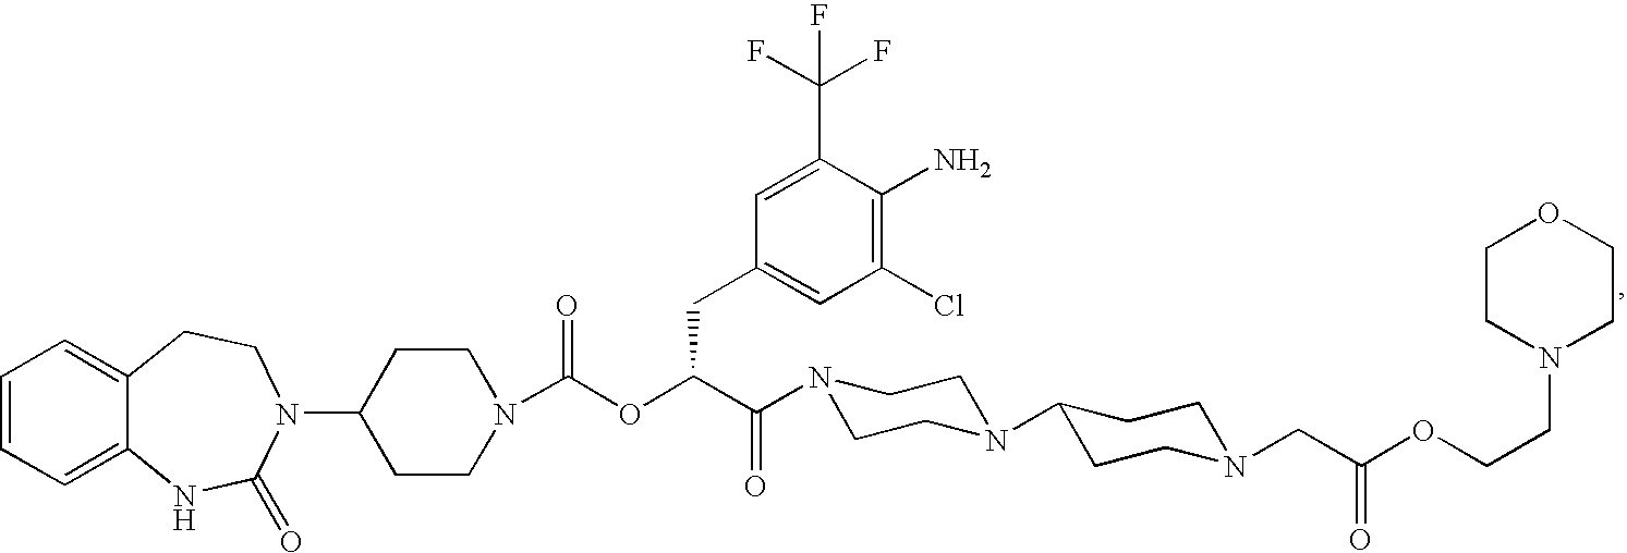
C1=CC=C2C(=C1)CCN(C1CCN(C(OC(C(=O)N3CCN(C4CCN(CC(OCCN5CCOCC5)=O)CC4)CC3)CC3=CC(Cl)=C(N)C(C(F)(F)F)=C3)=O)CC1)C(=O)N2
